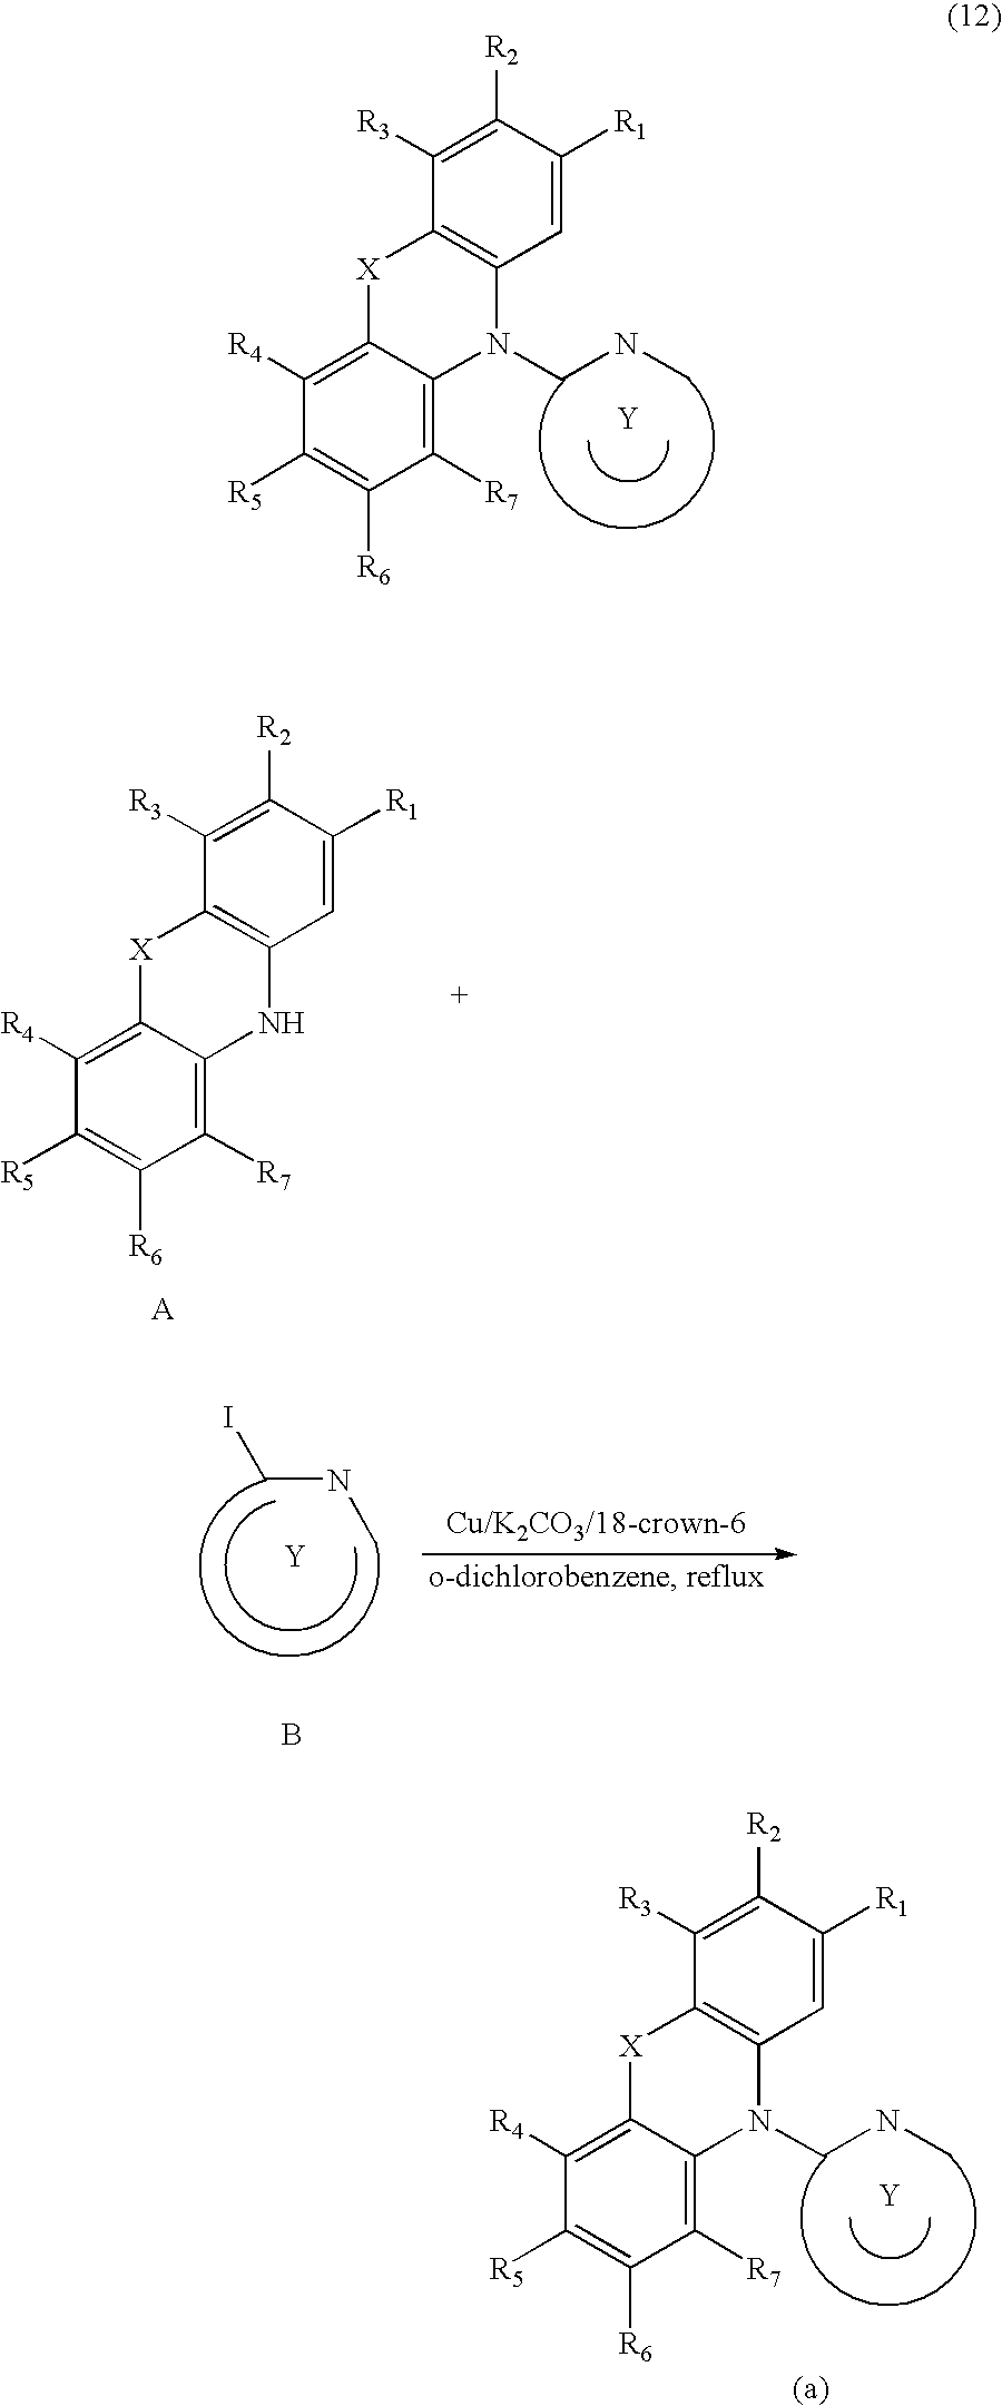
C1([R7])=C2C(=C([R4])C([R5])=C1[R6])[X]C1=C(N2CNC)C=C([R1])C([R2])=C1[R3].[Y].C1([R7])=C2C(=C([R4])C([R5])=C1[R6])[X]C1=C(N2)C=C([R1])C([R2])=C1[R3].C(NC)I.[Y].B.C1([R7])=C2C(=C([R4])C([R5])=C1[R6])[X]C1=C(N2CNC)C=C([R1])C([R2])=C1[R3].[Y]
